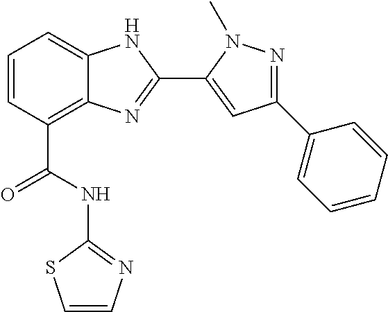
C1=CC(C(NC2=NC=CS2)=O)=C2C(=C1)NC(C1=CC(C3=CC=CC=C3)=NN1C)=N2
